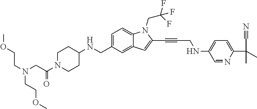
C1=C(CNC2CCN(C(CN(CCOC)CCOC)=O)CC2)C=C2C(=C1)N(CC(F)(F)F)C(C#CCNC1=CC=C(C(C)(C)C#N)N=C1)=C2
